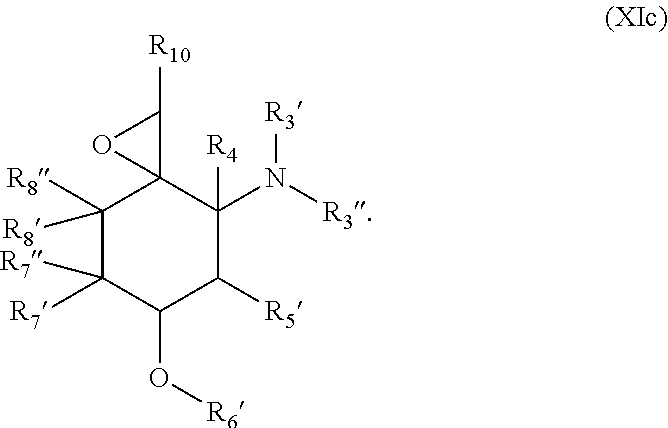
C1([R8])([R8])C([R7])([R7])C(O[R6])C([R5])C([R4])(N([R3])[R3])C12C([R10])O2
